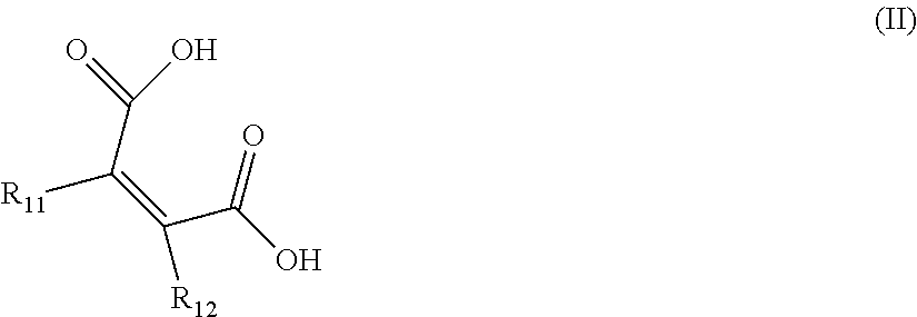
C(=C([R12])C(O)=O)(C(=O)O)[R11]
